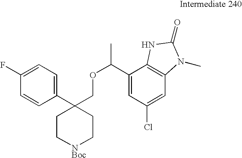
C1(C2(COC(C)C3=CC(Cl)=CC4=C3NC(=O)N4C)CC[NBoc]CC2)=CC=C(F)C=C1
